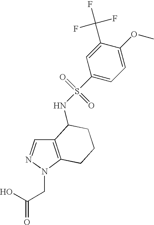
C12=C(N(CC(=O)O)N=C1)CCCC2NS(=O)(=O)C1=CC=C(OC)C(C(F)(F)F)=C1
